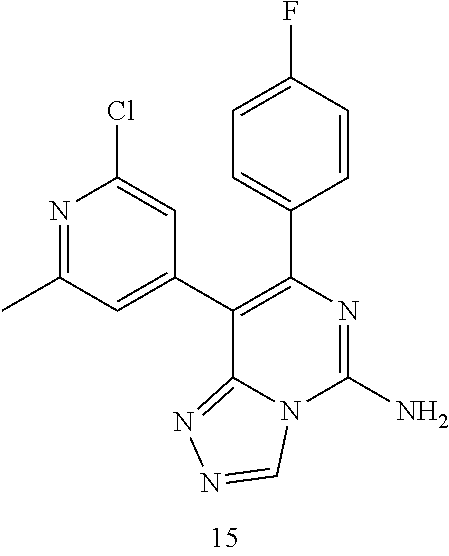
N1=C(C)C=C(C2=C(C3=CC=C(F)C=C3)N=C(N)N3C2=NN=C3)C=C1Cl
